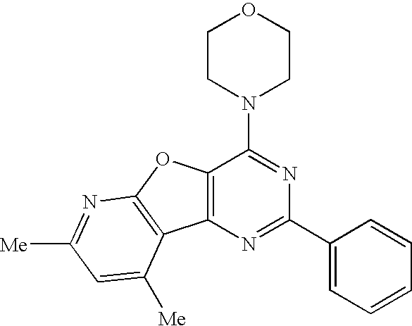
C12=C(N=C(C3=CC=CC=C3)N=C1N1CCOCC1)C1=C(O2)N=C([Me])C=C1[Me]
